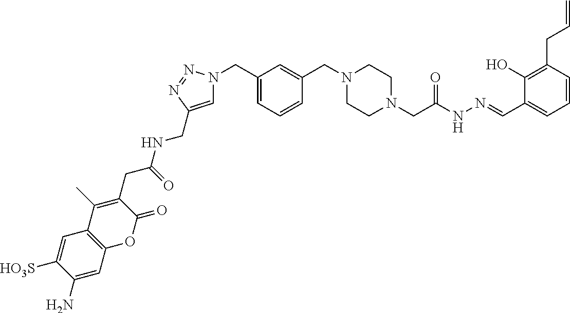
C1(CN2C=C(CNC(CC3=C(C)C4=C(C=C(N)C([HO3S])=C4)OC3=O)=O)N=N2)=CC=CC(CN2CCN(CC(NN=CC3=CC=CC(CC=C)=C3O)=O)CC2)=C1
